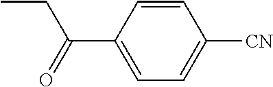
C1=CC(C(CC)=O)=CC=C1[CN]
